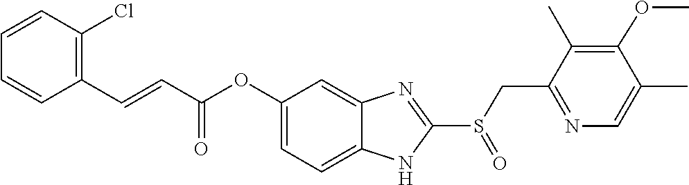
O(C1=CC=C2NC(S(CC3=NC=C(C)C(OC)=C3C)=O)=NC2=C1)C(C=CC1=C(Cl)C=CC=C1)=O
